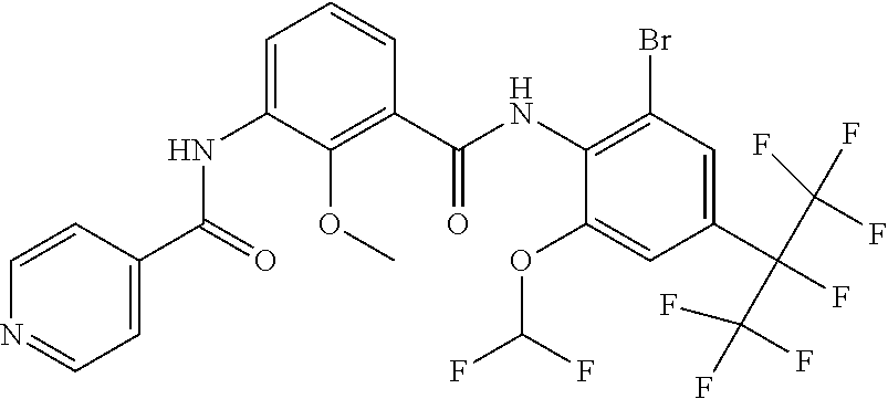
C1=CC(C(=O)NC2=CC=CC(C(NC3=C(Br)C=C(C(F)(C(F)(F)F)C(F)(F)F)C=C3OC(F)F)=O)=C2OC)=CC=N1
